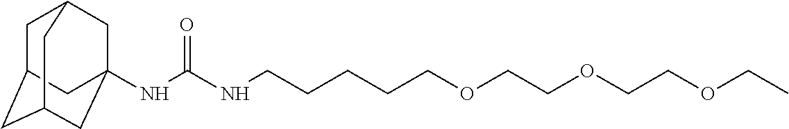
N(C(NCCCCCOCCOCCOCC)=O)C12CC3CC(CC(C1)C3)C2
